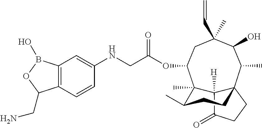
C12([H])C(=O)CCC13C(C)C(O)C(C)(C=C)CC(OC(CNC1=CC4=C(C=C1)C(CN)OB4O)=O)C2(C)C(C)CC3
